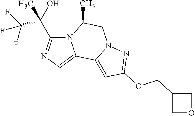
N12C(C(C(F)(F)F)(O)C)=NC=C1C1=CC(OCC3COC3)=NN1CC2C
